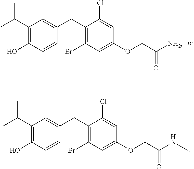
C1(C(C)C)=C(O)C=CC(CC2=C(Br)C=C(OCC(NC)=O)C=C2Cl)=C1.C1(C(C)C)=C(O)C=CC(CC2=C(Br)C=C(OCC([NH2])=O)C=C2Cl)=C1
